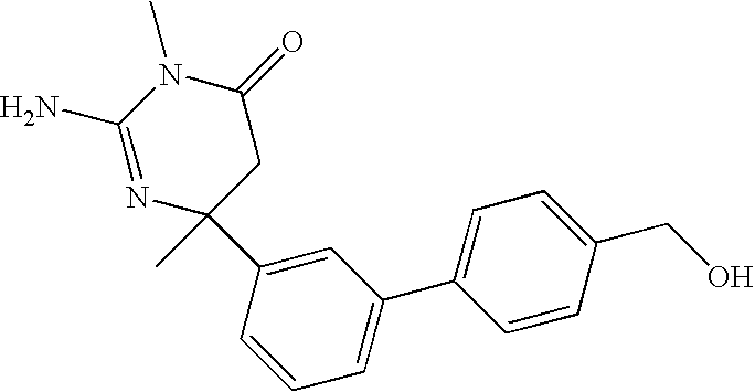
N1=C(N)N(C)C(=O)CC1(C)C1=CC(C2=CC=C(CO)C=C2)=CC=C1
